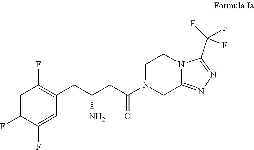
C1=C(F)C(F)=CC(F)=C1CC(CC(=O)N1CC2=NN=C(C(F)(F)F)N2CC1)N
